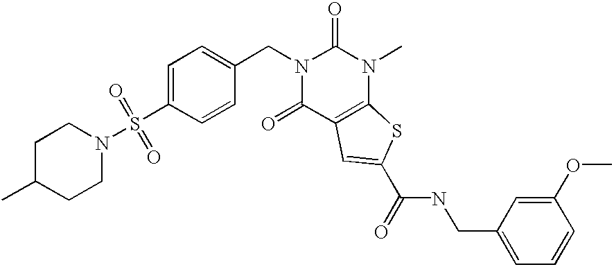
C(N1C(=O)N(C)C2=C(C1=O)C=C(C(NCC1=CC=CC(OC)=C1)=O)S2)C1=CC=C(S(=O)(=O)N2CCC(C)CC2)C=C1
